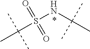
N(C(C)(C)C)S(C(C)(C)C)(=O)=O
